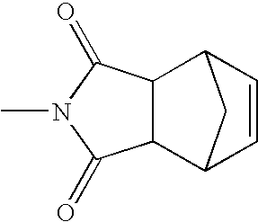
C12C(C(=O)N(C)C1=O)C1C=CC2C1
